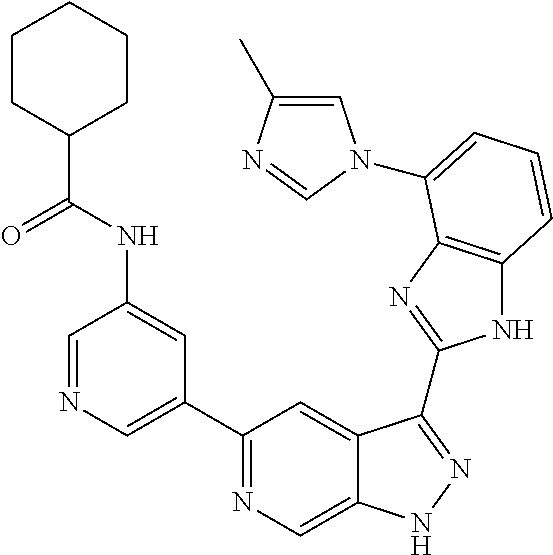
C1=NC=C(C2=NC=C3C(=C2)C(C2=NC4=C(N2)C=CC=C4N2C=C(C)N=C2)=NN3)C=C1NC(C1CCCCC1)=O
